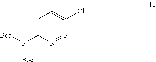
C1=C(N([Boc])[Boc])N=NC(Cl)=C1
